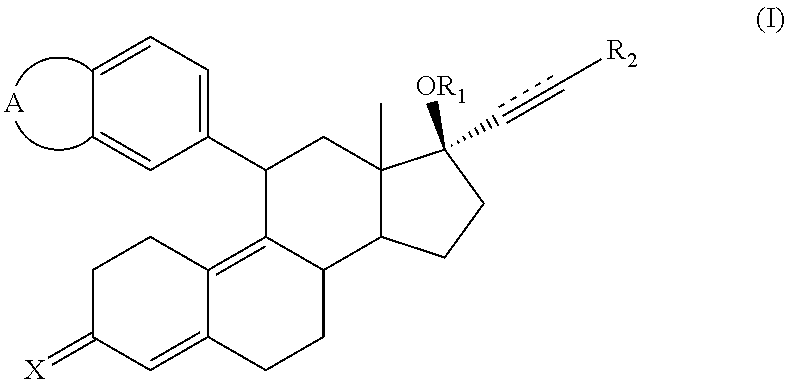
C1(C2=CC=CC=C2)C2=C3C(=CC(=[X])CC3)CCC2C2C(C)(C1)C(C=C[R2])([OR1])CC2.[A]
